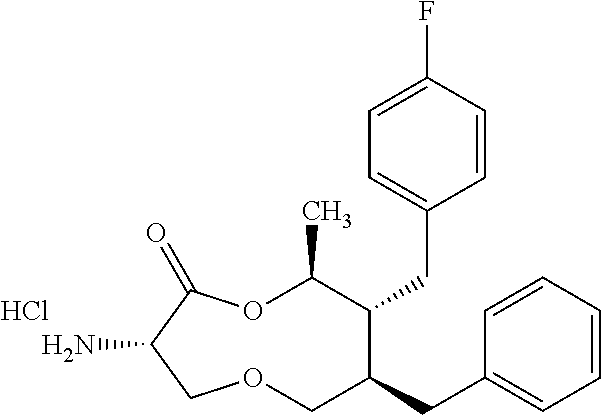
NC1C(=O)OC(C)C(CC2=CC=C(F)C=C2)C(CC2=CC=CC=C2)COC1.Cl
